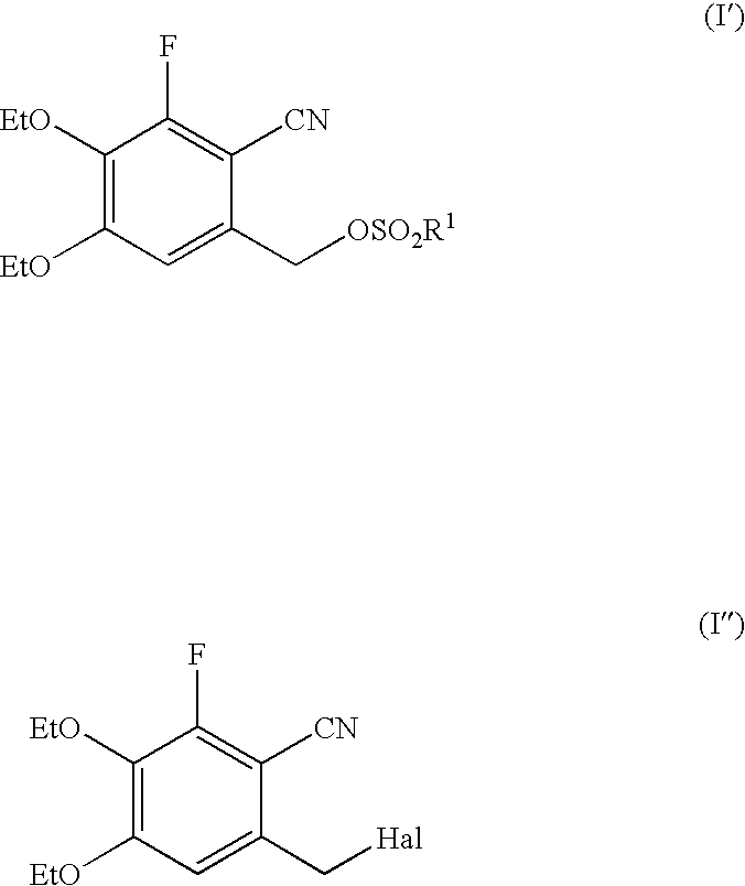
C1([EtO])=C([EtO])C=C(C[OSO2R1])C([CN])=C1F.C1([EtO])=C([EtO])C=C(C[Hal])C([CN])=C1F
